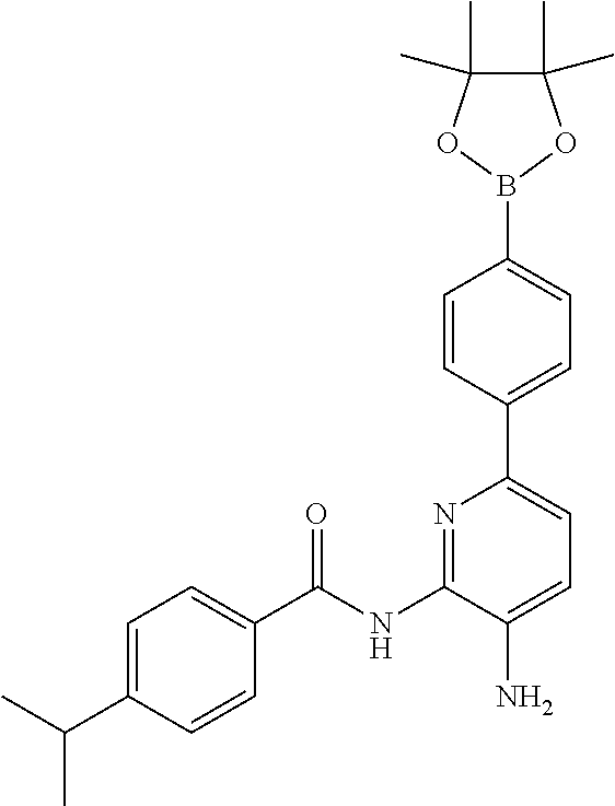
C1=C(C(C)C)C=CC(C(NC2=NC(C3=CC=C(B4OC(C)(C)C(C)(C)O4)C=C3)=CC=C2N)=O)=C1
